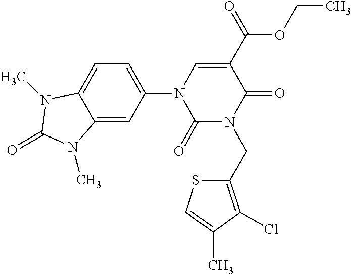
C1=C(N2C(=O)N(CC3=C(Cl)C(C)=CS3)C(=O)C(C(=O)OCC)=C2)C=C2C(=C1)N(C)C(=O)N2C
